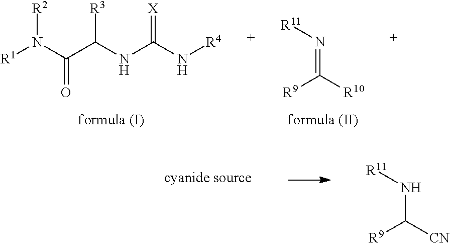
[R1]N(C(C(NC(N[R4])=[X])[R3])=O)[R2].[R9]C([R10])=N[R11].[R9]C([CN])N[R11]
